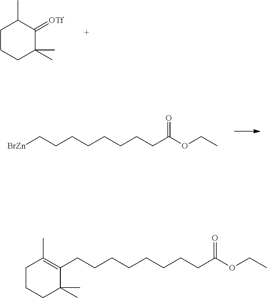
C1CCC(C)(C)C(=[OTf])C1C.[BrZn]CCCCCCCCC(OCC)=O.C(CCCCCCCC(OCC)=O)C1=C(C)CCCC1(C)C
